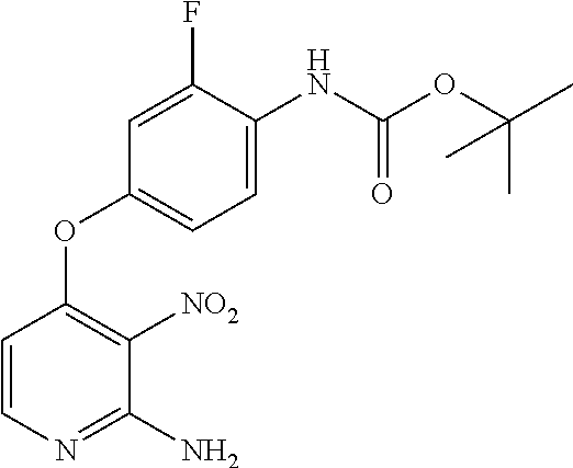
C1=CN=C(N)C([NO2])=C1OC1=CC=C(NC(OC(C)(C)C)=O)C(F)=C1
